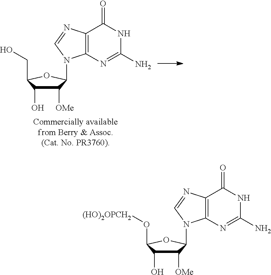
C1([OMe])C(O)C(CO)OC1N1C2=C(C(=O)NC(N)=N2)N=C1.C1([OMe])C(O)C(O[(HO)2OPCH2])OC1N1C2=C(C(=O)NC(N)=N2)N=C1
